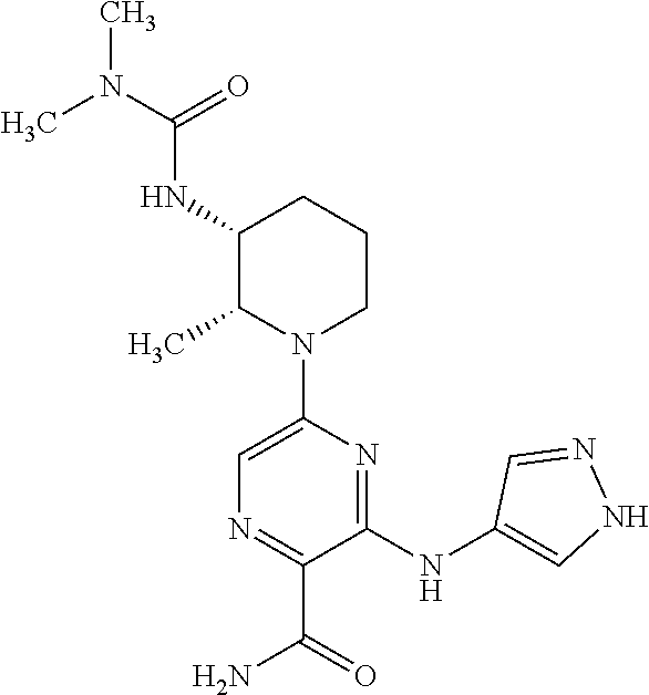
C1(NC(=O)N(C)C)CCCN(C2=CN=C(C(=O)N)C(NC3=CNN=C3)=N2)C1C
